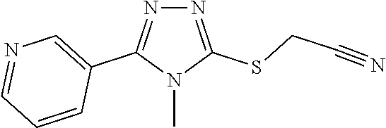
N1=C(SCC#N)N(C)C(C2=CN=CC=C2)=N1
